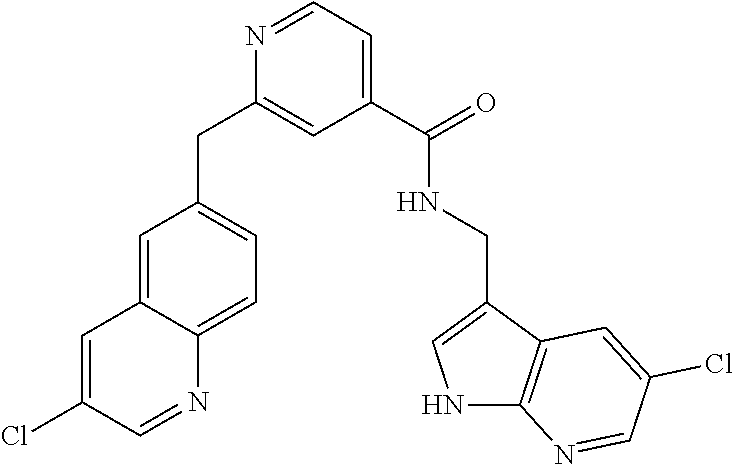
C1=C2C(=CC=C1CC1=CC(C(NCC3=CNC4=C3C=C(Cl)C=N4)=O)=CC=N1)N=CC(Cl)=C2
